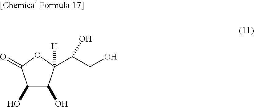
C1(O)C(O)C(C(CO)O)([H])OC1=O
